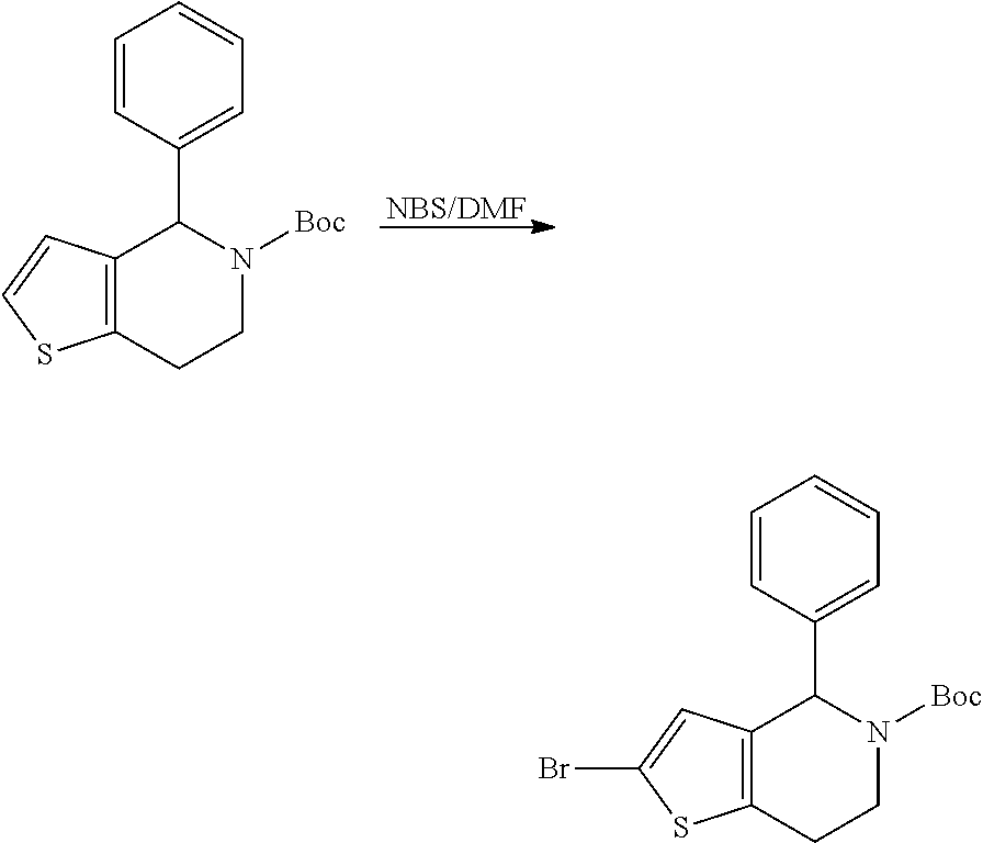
C1=CC(C2N([Boc])CCC3=C2C=CS3)=CC=C1.[NBS/DMF].C1=CC(C2N([Boc])CCC3=C2C=C(Br)S3)=CC=C1
